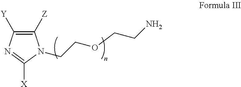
C1([Z])=C([Y])N=C([X])N1CCOCCN
